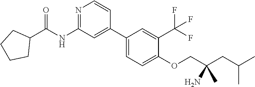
N1=C(NC(C2CCCC2)=O)C=C(C2=CC=C(OCC(CC(C)C)(C)N)C(C(F)(F)F)=C2)C=C1
